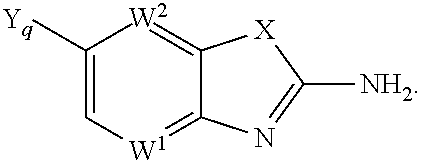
C12=[W2]C([Yq])=C[W1]=C1N=C([NH2])[X]2
